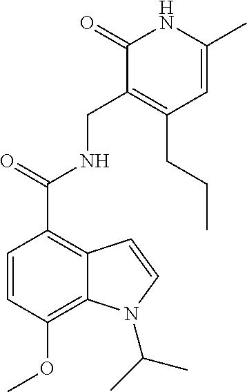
N(C(=O)C1=C2C(=C(OC)C=C1)N(C(C)C)C=C2)CC1=C(CCC)C=C(C)NC1=O
